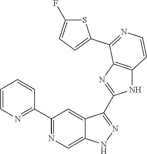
C1(C2=NC=C3C(=C2)C(C2=NC4=C(N2)C=CN=C4C2=CC=C(F)S2)=NN3)=NC=CC=C1
